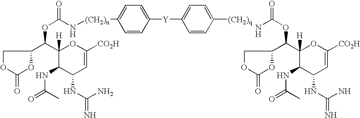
C1OC(=O)OC1C(C1([H])C(NC(=O)C)C(NC(=N)N)C=C([CO2H])O1)OC(=O)N[(CH2)n]C1=CC=C([Y]C2=CC=C([(CH2)q]NC(OC(C3COC(=O)O3)C3([H])C(NC(=O)C)C(NC(=N)N)C=C([CO2H])O3)=O)C=C2)C=C1
